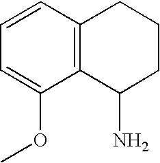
C12=C(C=CC=C1OC)CCCC2N
